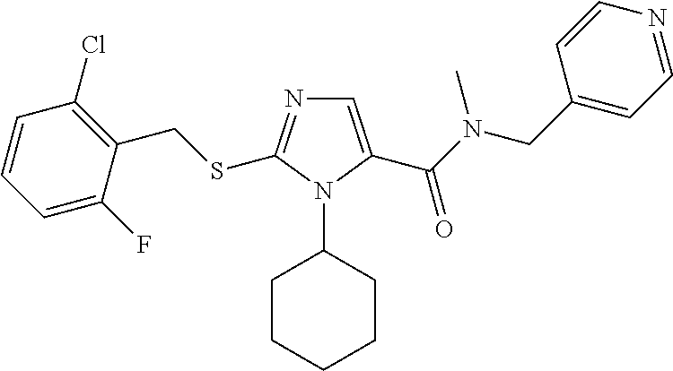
C1=C(C(N(CC2=CC=NC=C2)C)=O)N(C2CCCCC2)C(SCC2=C(Cl)C=CC=C2F)=N1
